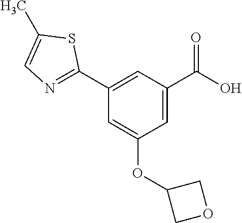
C1(C2=NC=C(C)S2)=CC(C(O)=O)=CC(OC2COC2)=C1
